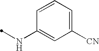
N(C1=CC([CN])=CC=C1)C
